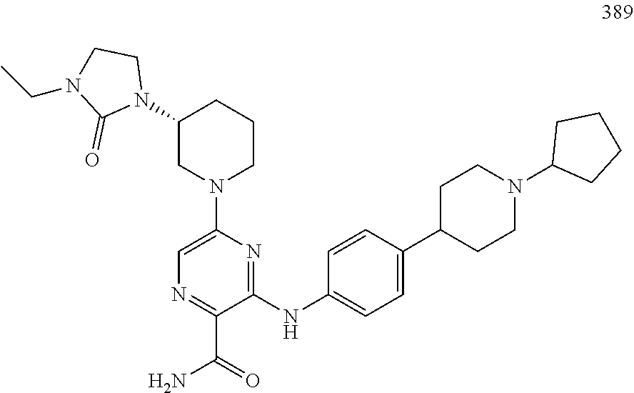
N1=C(C(=O)N)C(NC2=CC=C(C3CCN(C4CCCC4)CC3)C=C2)=NC(N2CCCC(N3CCN(CC)C3=O)C2)=C1
